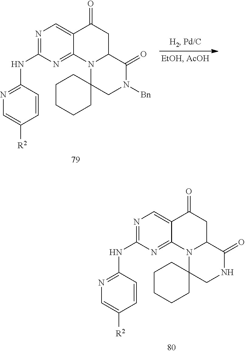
N1=C(NC2=NC=C([R2])C=C2)N=C2C(=C1)C(=O)CC1N2C2(CN([Bn])C1=O)CCCCC2.N1=C(NC2=NC=C([R2])C=C2)N=C2C(=C1)C(=O)CC1N2C2(CNC1=O)CCCCC2
